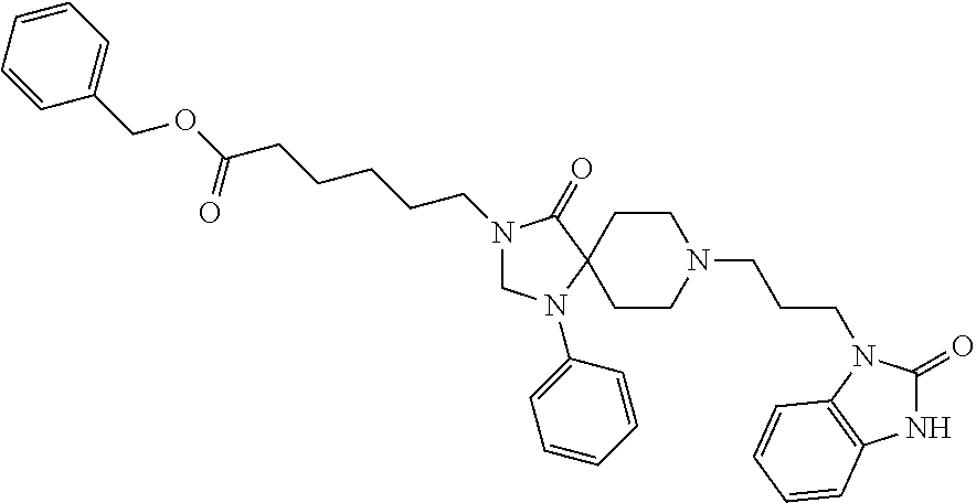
C1N(C2=CC=CC=C2)C2(C(=O)N1CCCCCC(OCC1=CC=CC=C1)=O)CCN(CCCN1C(=O)NC3=C1C=CC=C3)CC2
